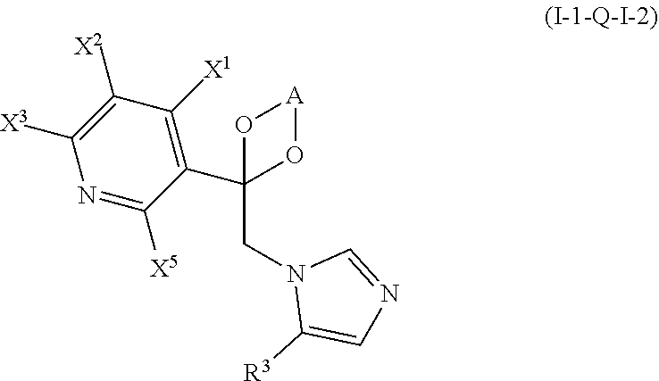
C1(CN2C([R3])=CN=C2)(C2=C([X1])C([X2])=C([X3])N=C2[X5])O[A]O1
